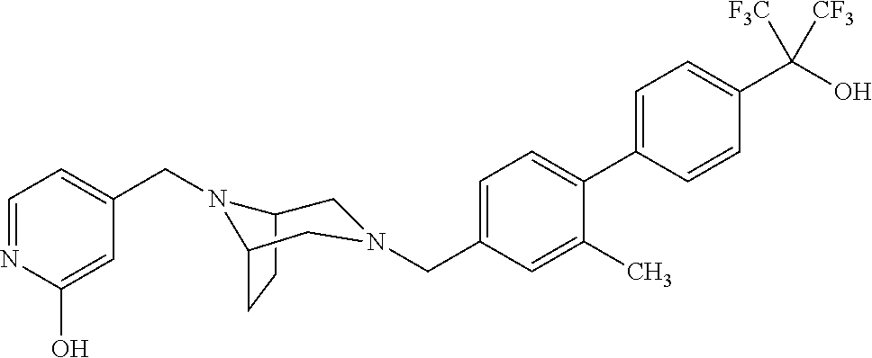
C1=C(C2=CC=C(CN3CC4CCC(N4CC4=CC=NC(O)=C4)C3)C=C2C)C=CC(C(O)([F3C])[CF3])=C1
